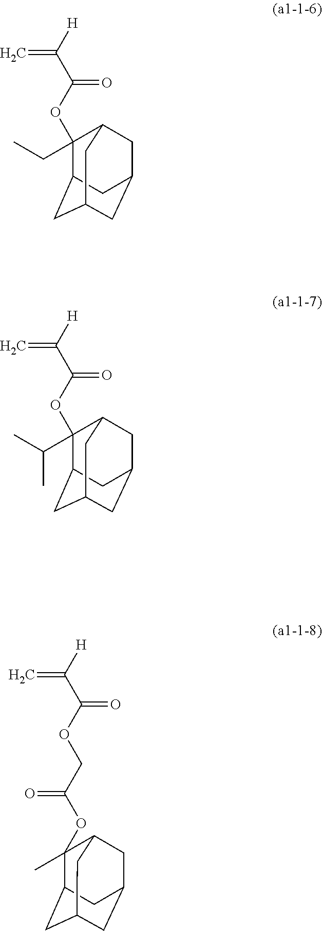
C1(OC(C([H])=C)=O)(CC)C2CC3CC(CC1C3)C2.C1(OC(C([H])=C)=O)(C(C)C)C2CC3CC(CC1C3)C2.C12CC3CC(CC(C3)C1(C)OC(COC(C([H])=C)=O)=O)C2
